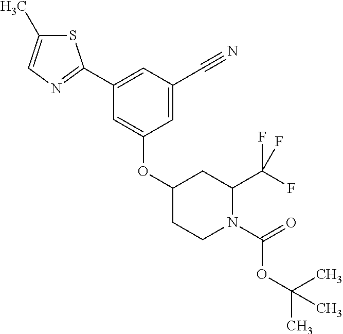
S1C(C)=CN=C1C1=CC(C#N)=CC(OC2CCN(C(OC(C)(C)C)=O)C(C(F)(F)F)C2)=C1
